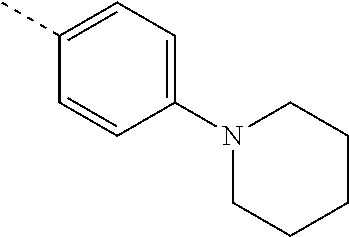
N1(C2=CC=C(C)C=C2)CCCCC1
